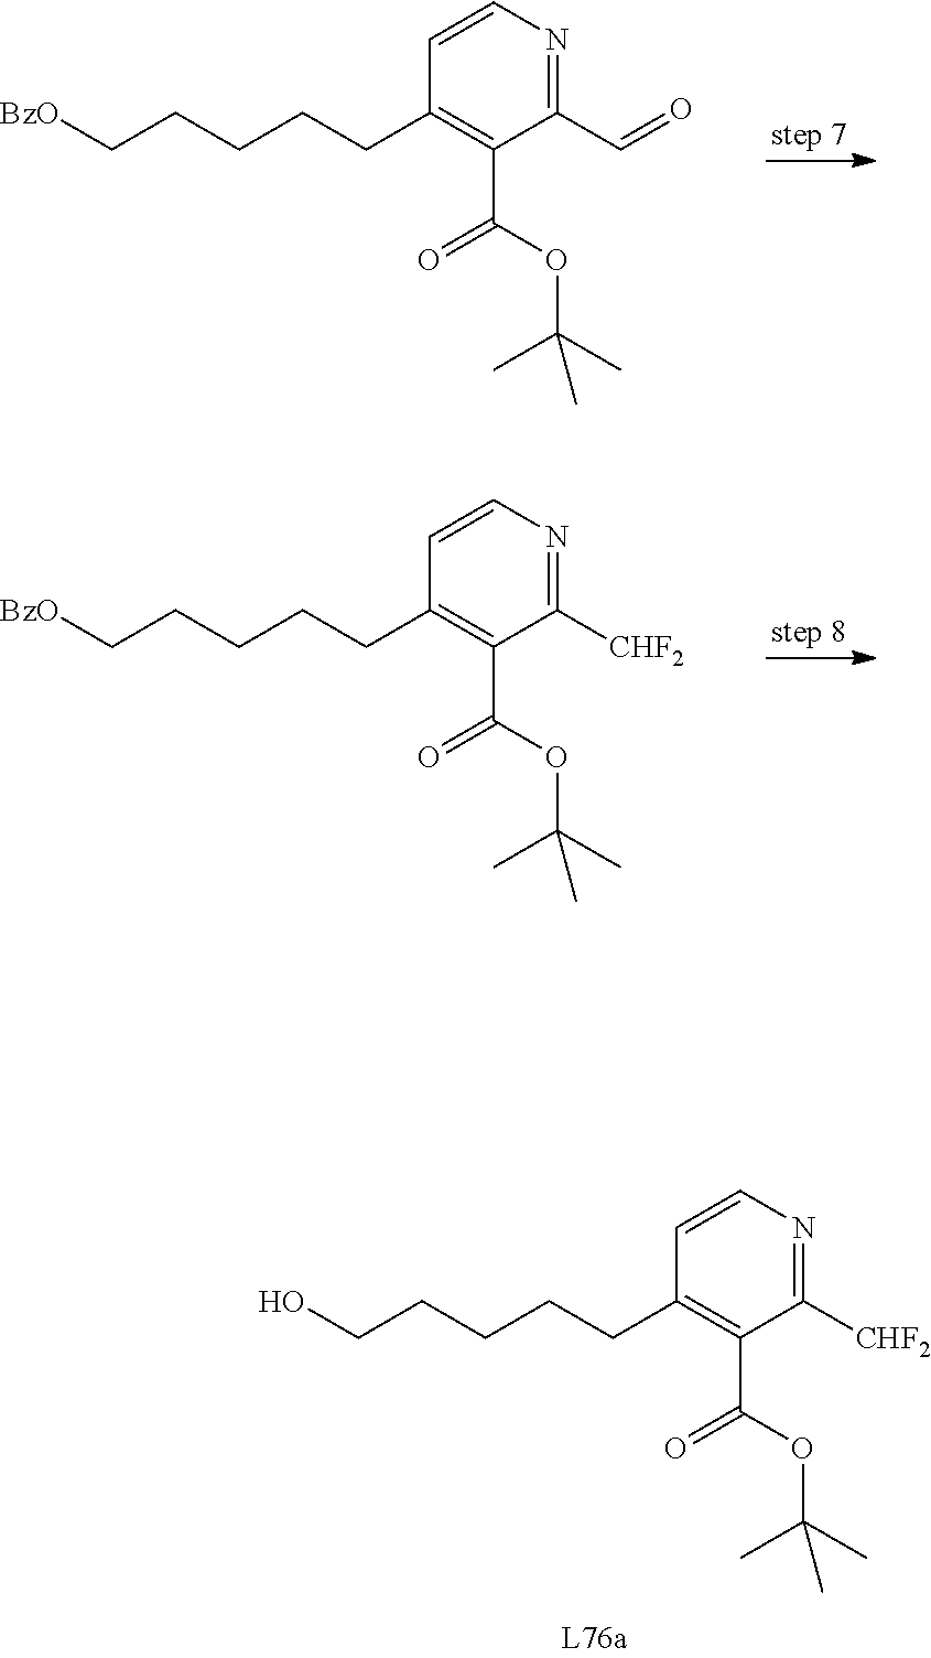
C1=CN=C(C=O)C(C(OC(C)(C)C)=O)=C1CCCCC[BzO].C1=CN=C([CHF2])C(C(OC(C)(C)C)=O)=C1CCCCC[BzO].C1=CN=C([CHF2])C(C(OC(C)(C)C)=O)=C1CCCCCO
